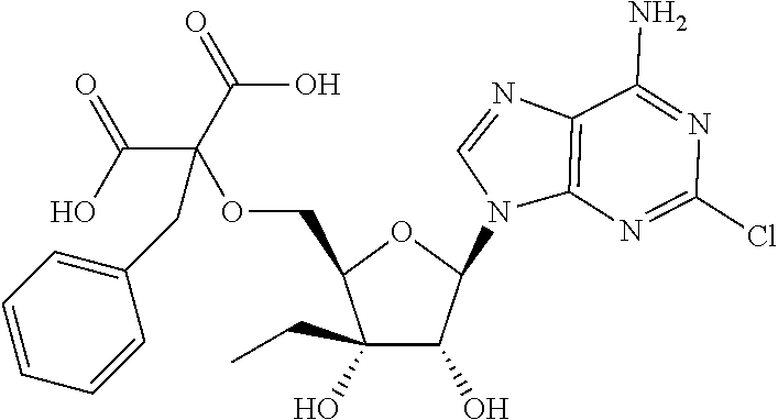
C1(CC)(O)C(O)C(N2C3=C(N=C2)C(N)=NC(Cl)=N3)OC1COC(CC1=CC=CC=C1)(C(=O)O)C(O)=O
